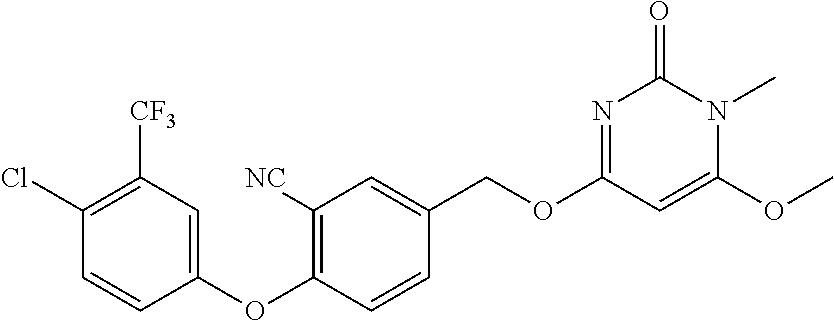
C1(Cl)=C([CF3])C=C(OC2=C([NC])C=C(COC3=NC(=O)N(C)C(OC)=C3)C=C2)C=C1
